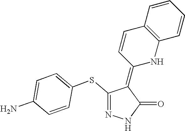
N1=C(SC2=CC=C(N)C=C2)C(=C2NC3=C(C=C2)C=CC=C3)C(=O)N1
